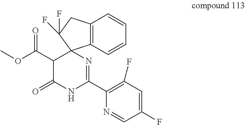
C12=C(C=CC=C1)C1(C(F)(F)C2)C(C(OC)=O)C(=O)NC(C2=C(F)C=C(F)C=N2)=N1
